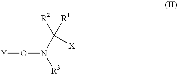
O(N([R3])C([R1])([X])[R2])[Y]
